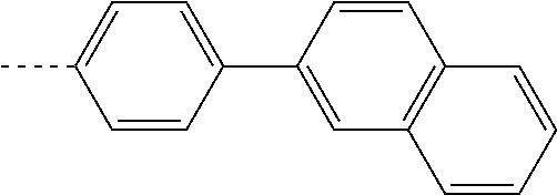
C1=C(C2=CC3=C(C=C2)C=CC=C3)C=CC(C)=C1
